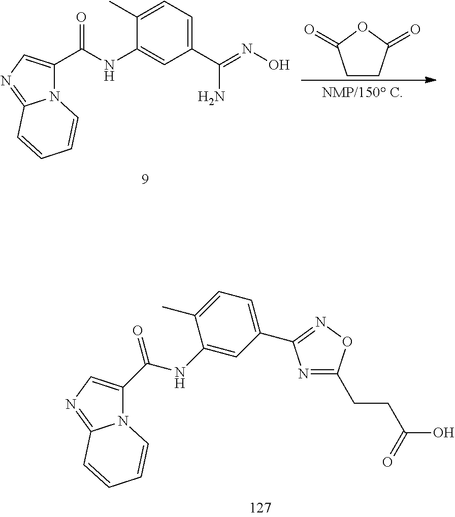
N1=C(CCC(O)=O)ON=C1C1=CC=C(C)C(NC(C2=CN=C3N2C=CC=C3)=O)=C1.C1CC(=O)OC1=O.C1(C(NC2=CC(C(=NO)N)=CC=C2C)=O)=CN=C2N1C=CC=C2
